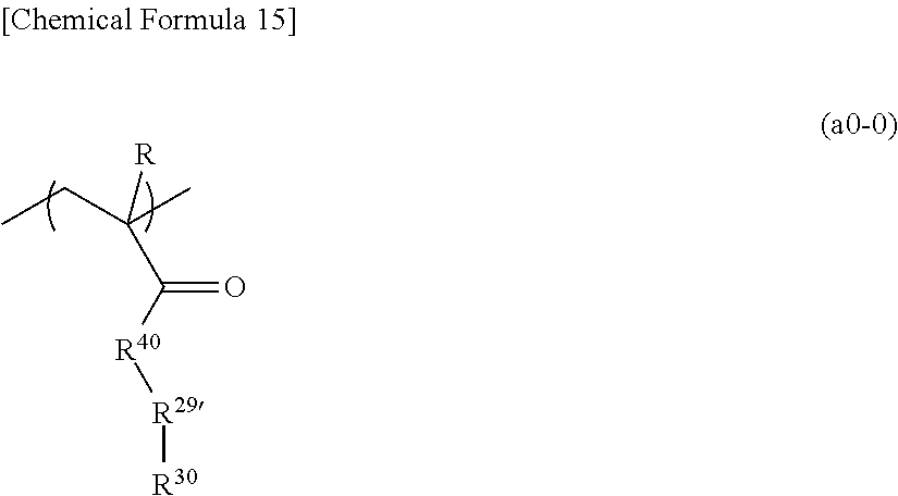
C(C([R40][R29][R30])=O)(CC)(C)[R]
